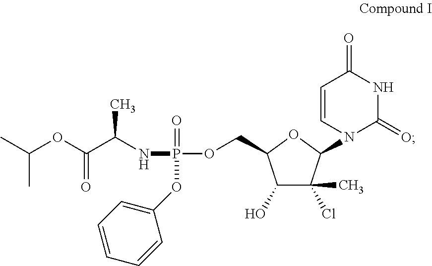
C1=CN(C2C(Cl)(C)C(O)C(COP(=O)(OC3=CC=CC=C3)NC(C(=O)OC(C)C)C)O2)C(=O)NC1=O
